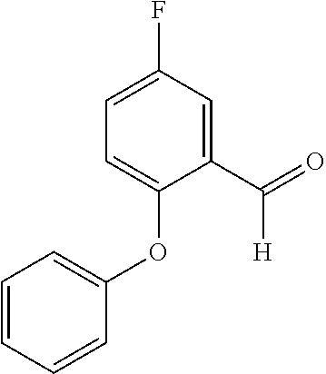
C1=C(C(=O)[H])C(OC2=CC=CC=C2)=CC=C1F
